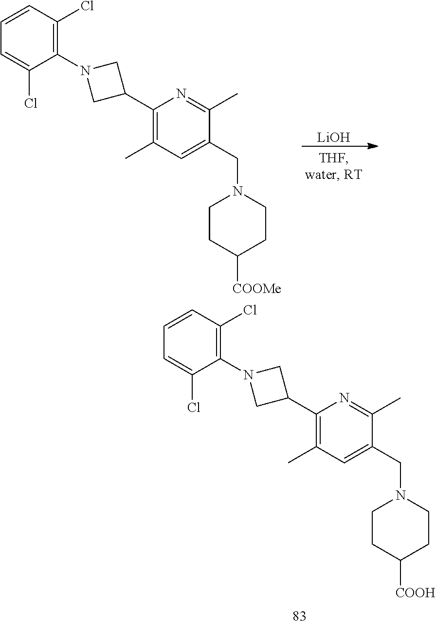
C1=CC(Cl)=C(N2CC(C3=C(C)C=C(CN4CCC([COOH])CC4)C(C)=N3)C2)C(Cl)=C1.[LiOH].C1=CC(Cl)=C(N2CC(C3=C(C)C=C(CN4CCC([COOMe])CC4)C(C)=N3)C2)C(Cl)=C1
